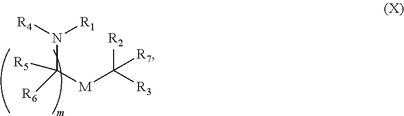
[R4]N([R1])C([M]C([R3])([R2])[R7])([R6])[R5]
